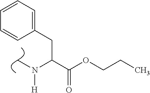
CN(C(C(OCCC)=O)CC1=CC=CC=C1)[H]
